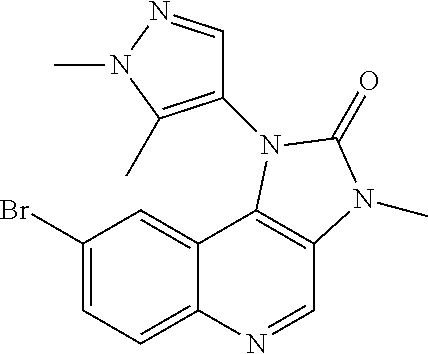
C1(Br)=CC=C2C(=C1)C1=C(C=N2)N(C)C(=O)N1C1=C(C)N(C)N=C1
